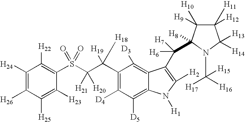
C1([H24])=C([H26])C([H25])=C([H23])C(S(C(C(C2=C([D4])C([D5])=C3C(=C2[D3])C(C([H6])([H7])C2([H8])C([H9])([H10])C([H11])([H12])C([H13])([H14])N2C([H17])([H15])[H16])=C([H2])N3[H1])([H19])[H18])([H21])[H20])(=O)=O)=C1[H22]
